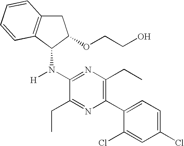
C1(N([H])C2C(OCCO)CC3=C2C=CC=C3)=NC(CC)=C(C2=CC=C(Cl)C=C2Cl)N=C1CC
